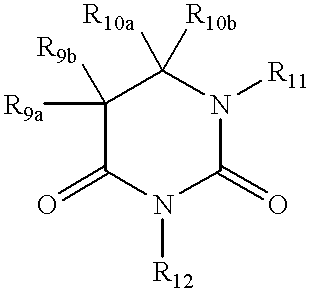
C1([R9a])([R9b])C(=O)N([R12])C(=O)N([R11])C1([R10a])[R10b]
